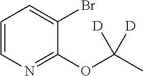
C1=CN=C(OC(C)([D])[D])C(Br)=C1
